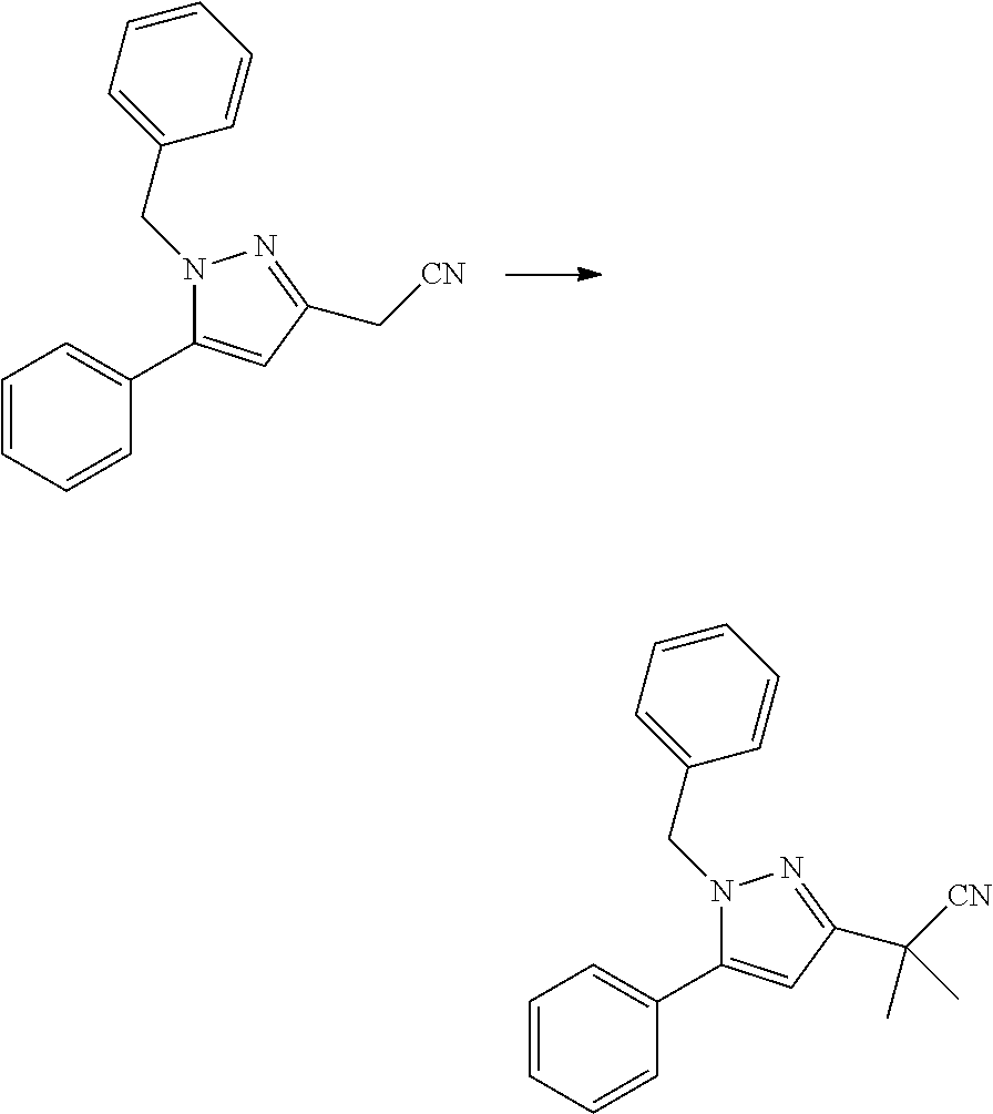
N1(CC2=CC=CC=C2)C(C2=CC=CC=C2)=CC(C[CN])=N1.N1(CC2=CC=CC=C2)C(C2=CC=CC=C2)=CC(C([CN])(C)C)=N1
